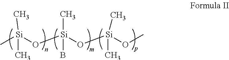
C[Si](O[Si](O[Si](OC)(C)C)(B)C)(C)C
